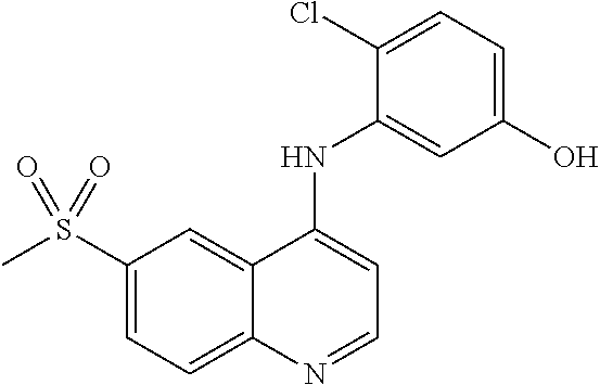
S(C1=CC=C2C(=C1)C(NC1=CC(O)=CC=C1Cl)=CC=N2)(C)(=O)=O
